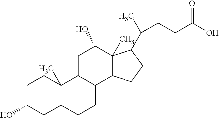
C1C(O)CC2C(C)(C1)C1C(CC2)C2C(C)(C(O)C1)C(C(C)CCC(O)=O)CC2
